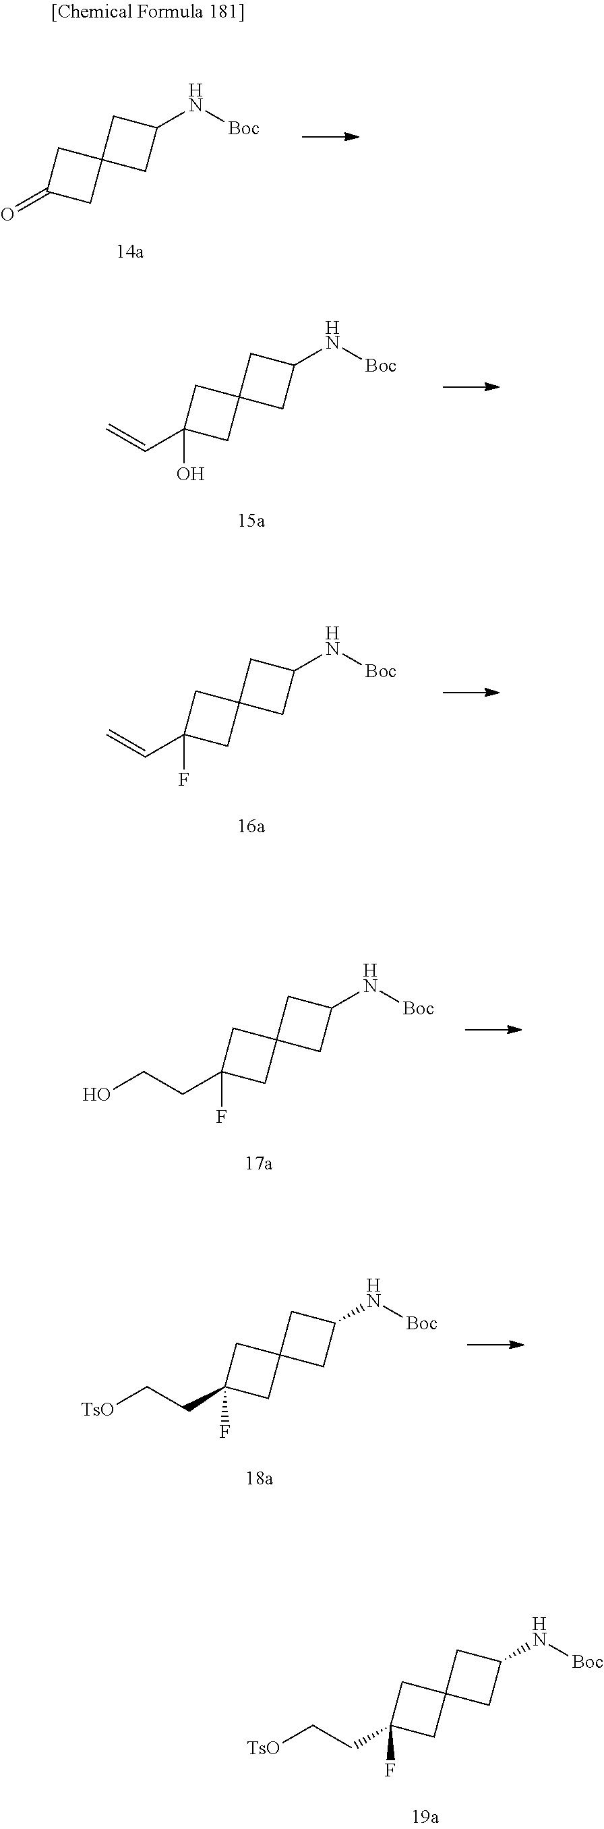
C1(N[Boc])CC2(C1)CC(=O)C2.C1(N[Boc])CC2(C1)CC(C=C)(O)C2.C1(N[Boc])CC2(C1)CC(C=C)(F)C2.C1(N[Boc])CC2(C1)CC(CCO)(F)C2.C1(N[Boc])CC2(C1)CC(CC[TsO])(F)C2.C1(N[Boc])CC2(C1)CC(CC[TsO])(F)C2
